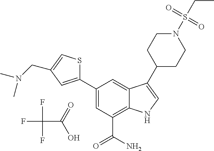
FC(F)(F)C(=O)O.C1=C(C2=CC(CN(C)C)=CS2)C=C2C(=C1C(N)=O)NC=C2C1CCN(S(CC)(=O)=O)CC1
